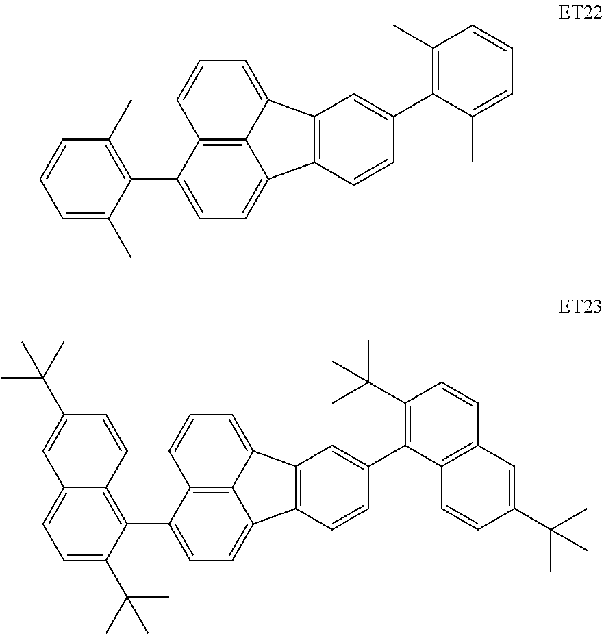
C1=CC=C(C)C(C2=CC=C3C4=C2C=CC=C4C2=C3C=CC(C3=C(C)C=CC=C3C)=C2)=C1C.C12=CC=C(C(C)(C)C)C(C3=CC=C4C5=C3C=CC=C5C3=C4C=CC(C4=C(C(C)(C)C)C=CC5=C4C=CC(C(C)(C)C)=C5)=C3)=C1C=CC(C(C)(C)C)=C2
